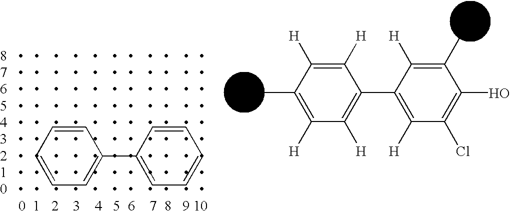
C1=CC=C(C2=CC=CC=C2)C=C1.C1(C)=C([H])C([H])=C(C2=C([H])C(Cl)=C(O)C(C)=C2[H])C([H])=C1[H]
